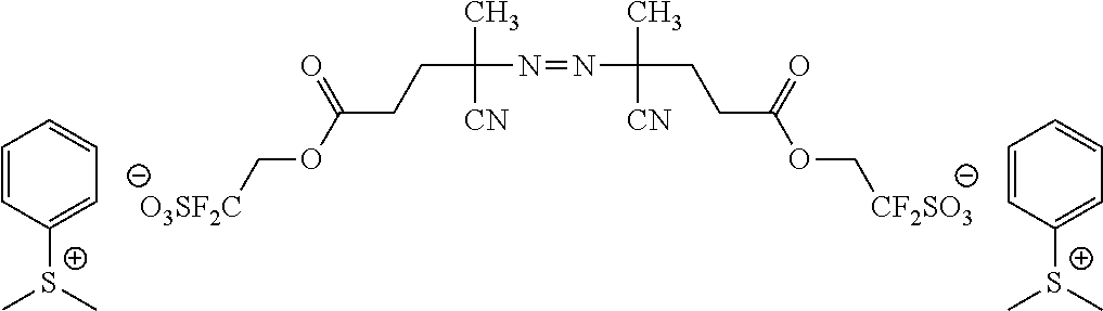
C(C(N=NC(CCC(OC[CF2SO3])=O)(C)[CN])(C)[CN])CC(OC[O3SF2C])=O.C[S+](C)C1=CC=CC=C1.C[S+](C)C1=CC=CC=C1
